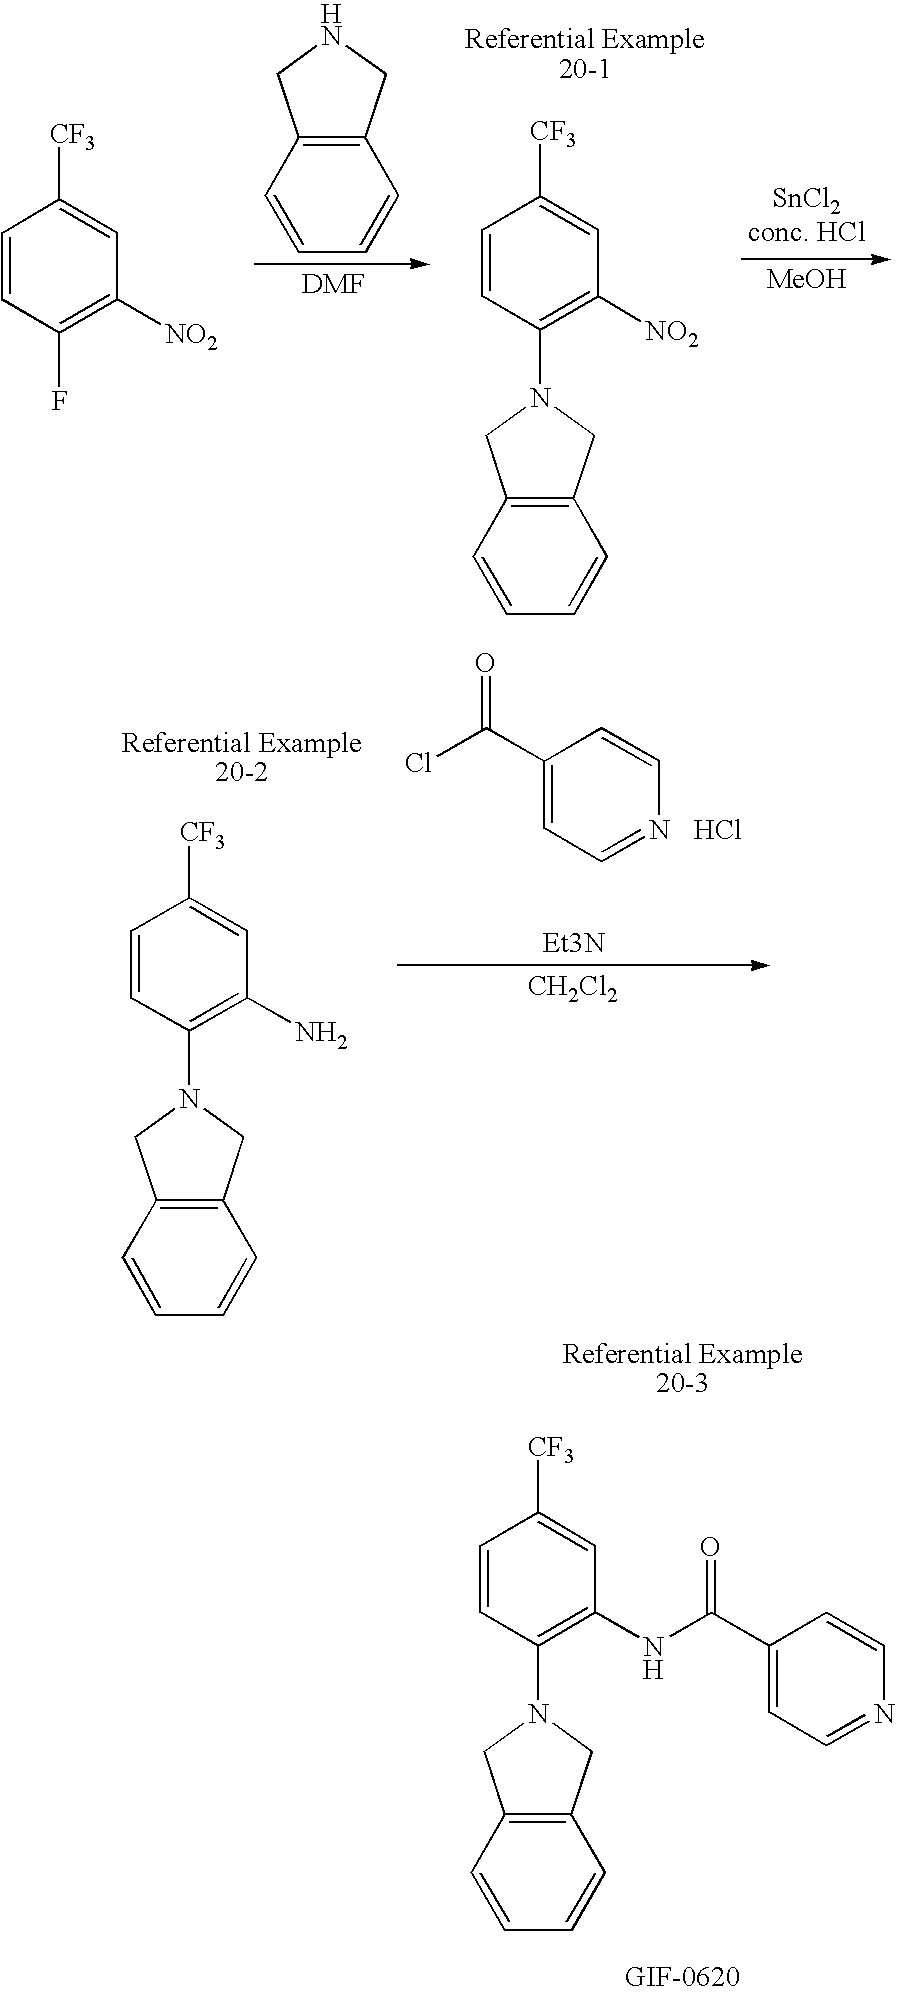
[SnCl2conc. HCl].[MeOH].C1=CC(N2CC3=C(C2)C=CC=C3)=C([NO2])C=C1[CF3].C12=C(CNC1)C=CC=C2.C1=CC(F)=C([NO2])C=C1[CF3].C1(C(Cl)=O)=CC=NC=C1.Cl.[Et3N].[CH2Cl2].C1=CC(N2CC3=C(C2)C=CC=C3)=C(N)C=C1[CF3].C1=CC(N2CC3=C(C2)C=CC=C3)=C(NC(C2=CC=NC=C2)=O)C=C1[CF3]
